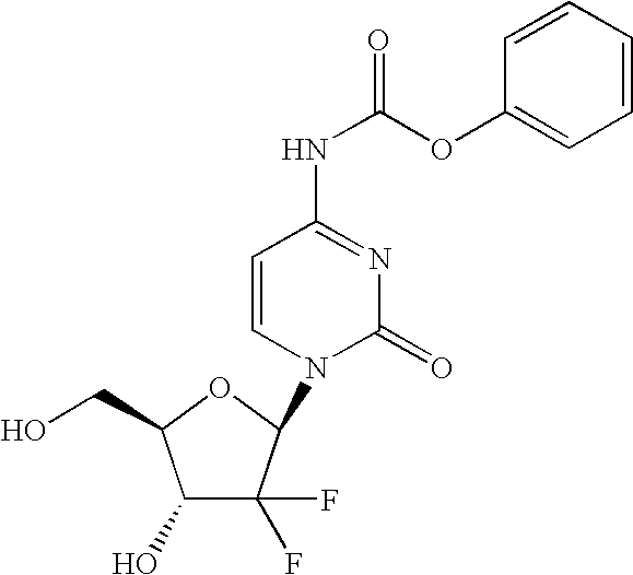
C1(O)C(F)(F)C(N2C(=O)N=C(NC(=O)OC3=CC=CC=C3)C=C2)OC1CO
